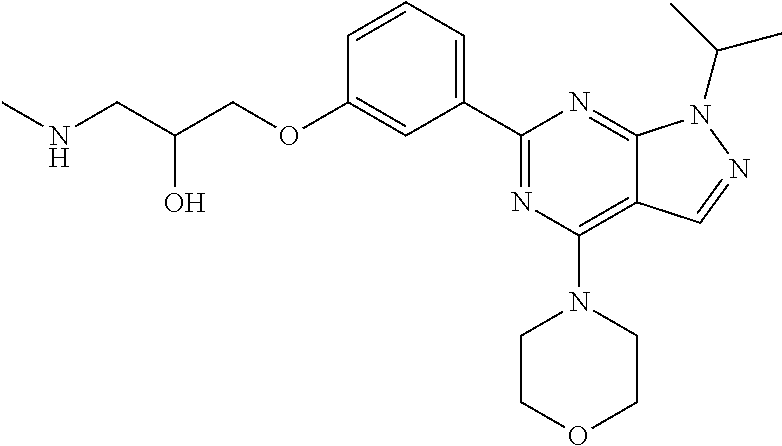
C1=CC=C(C2=NC(N3CCOCC3)=C3C(=N2)N(C(C)C)N=C3)C=C1OCC(CNC)O
